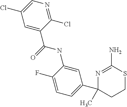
N1=C(N)SCCC1(C1=CC=C(F)C(NC(=O)C2=CC(Cl)=CN=C2Cl)=C1)C
